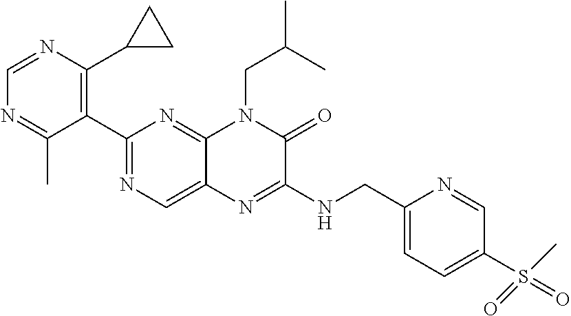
C1(C2=NC=C3C(=N2)N(CC(C)C)C(=O)C(NCC2=CC=C(S(=O)(C)=O)C=N2)=N3)=C(C2CC2)N=CN=C1C
